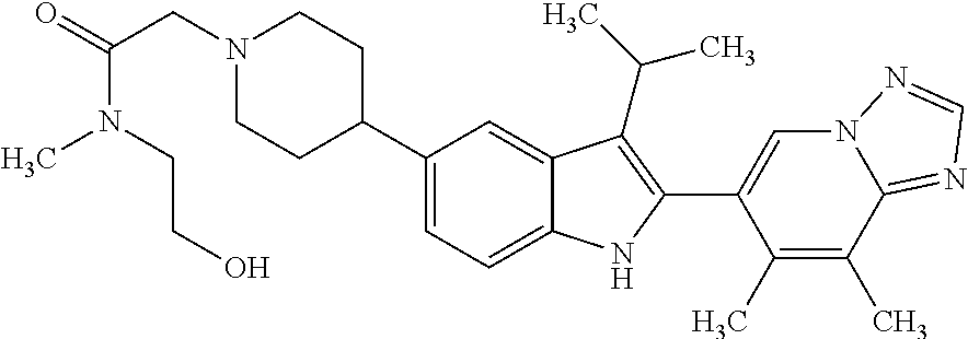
N1(CC(=O)N(CCO)C)CCC(C2=CC=C3C(=C2)C(C(C)C)=C(C2=CN4C(=NC=N4)C(C)=C2C)N3)CC1
